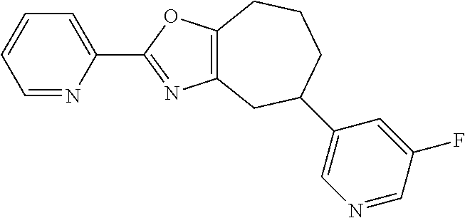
C12=C(OC(C3=CC=CC=N3)=N1)CCCC(C1=CN=CC(F)=C1)C2
